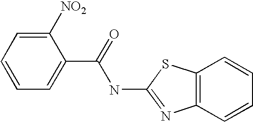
C1=CC=C([NO2])C(C(NC2=NC3=C(C=CC=C3)S2)=O)=C1
